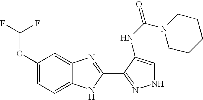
C1=C2C(=CC(OC(F)F)=C1)N=C(C1=NNC=C1NC(=O)N1CCCCC1)N2
